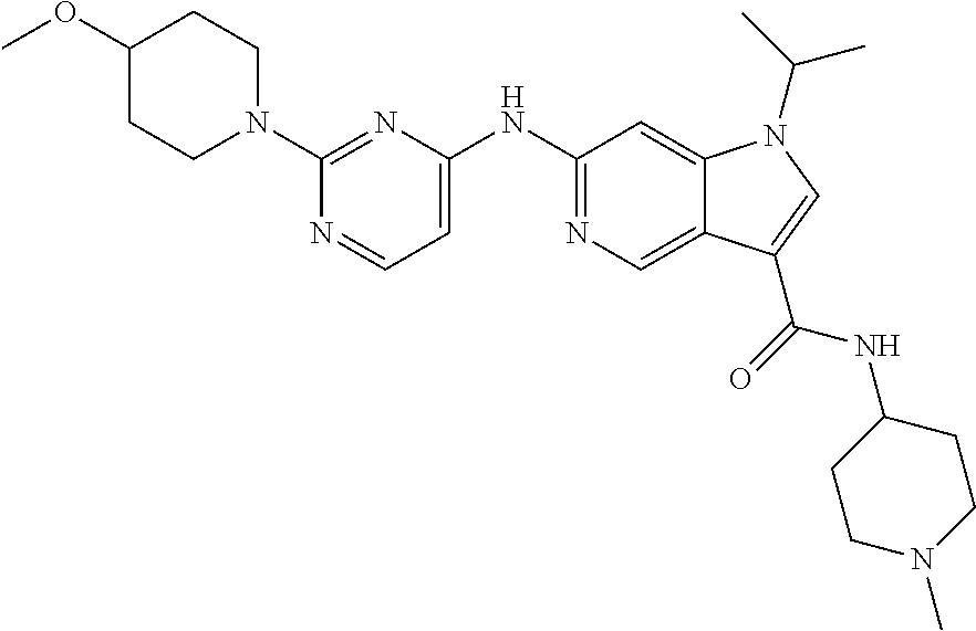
C1(N2CCC(OC)CC2)=NC(NC2=NC=C3C(=C2)N(C(C)C)C=C3C(NC2CCN(C)CC2)=O)=CC=N1
